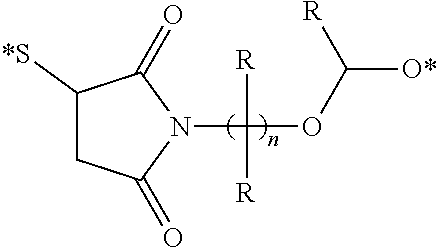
C1([*S])CC(=O)N(C([R])([R])OC([O*])[R])C1=O
